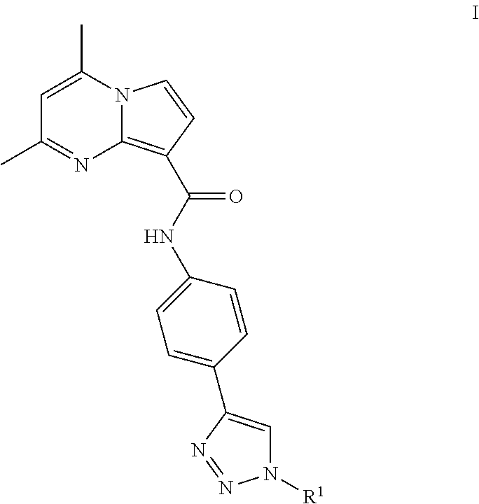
N12C(=C(C(NC3=CC=C(C4=CN([R1])N=N4)C=C3)=O)C=C1)N=C(C)C=C2C
